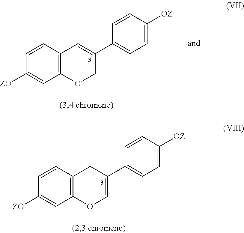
C12=C(C=CC([ZO])=C1)C=C(C1=CC=C([OZ])C=C1)CO2.C12=C(C=CC([ZO])=C1)CC(C1=CC=C([OZ])C=C1)=CO2
